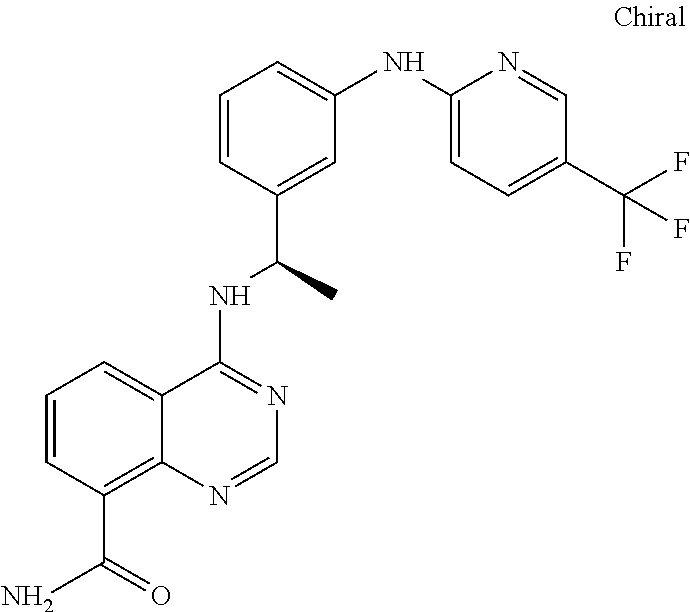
C1=CC(C(N)=O)=C2C(=C1)C(NC(C1=CC(NC3=CC=C(C(F)(F)F)C=N3)=CC=C1)C)=NC=N2
